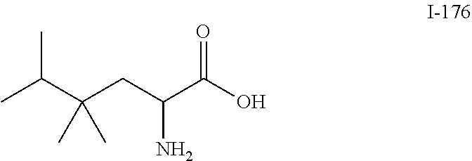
C(C(CC(C(O)=O)N)(C)C)(C)C
